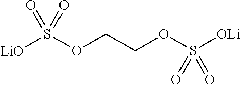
[LiO]S(OCCOS([OLi])(=O)=O)(=O)=O
